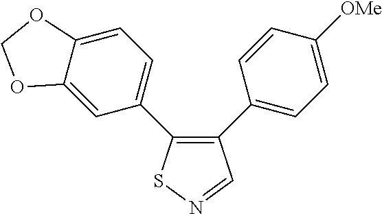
C1(C2=CC=C([OMe])C=C2)=C(C2=CC=C3C(=C2)OCO3)SN=C1
